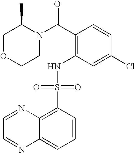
O1CC(C)N(C(C2=C(NS(C3=C4C(=CC=C3)N=CC=N4)(=O)=O)C=C(Cl)C=C2)=O)CC1
